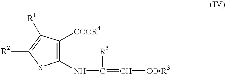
C1(NC([R5])=C[COR3])=C([COOR4])C([R1])=C([R2])S1
